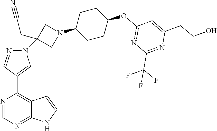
C1(C2=C3C(=NC=N2)NC=C3)=CN(C2(CC#N)CN(C3CCC(OC4=NC(C(F)(F)F)=NC(CCO)=C4)CC3)C2)N=C1
